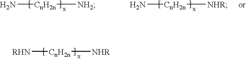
N[CnH2n][NH2].N[CnH2n][NHR].[RHN][CnH2n][NHR]
